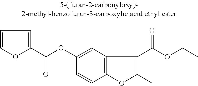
C1=COC(C(OC2=CC3=C(C=C2)OC(C)=C3C(OCC)=O)=O)=C1
